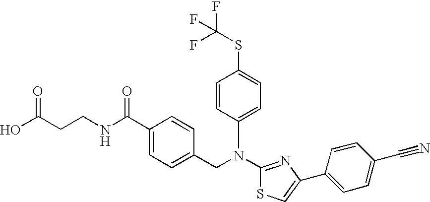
N(C1=NC(C2=CC=C(C#N)C=C2)=CS1)(CC1=CC=C(C(NCCC(O)=O)=O)C=C1)C1=CC=C(SC(F)(F)F)C=C1
